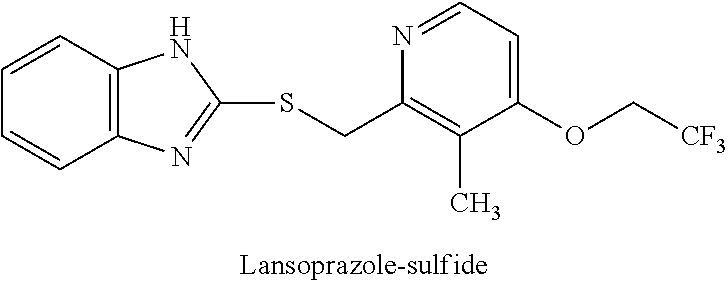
C12=C(C=CC=C1)NC(SCC1=C(C)C(OC[CF3])=CC=N1)=N2
